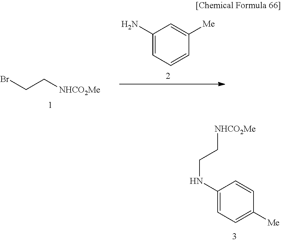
C1(NCC[NHCO2Me])=CC=C([Me])C=C1.C1(N)=CC=CC([Me])=C1.C(C[NHCO2Me])Br
